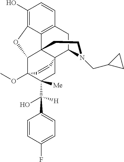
C1(O)=C2C3=C(C=C1)CC1N(CC4CC4)CCC34C(C3(OC)C(C([H])(O)C5=CC=C(F)C=C5)([Me])CC41C=C3)O2
